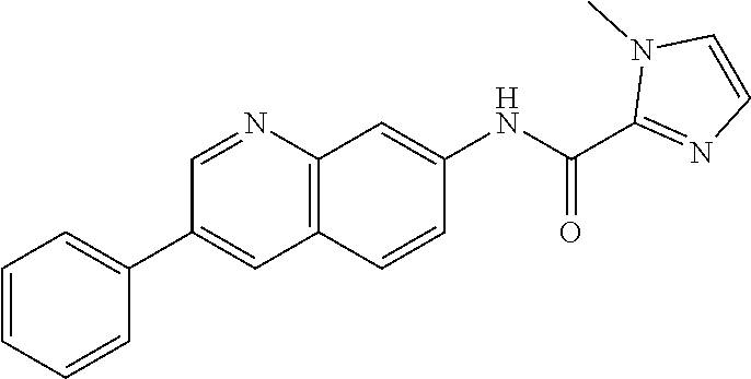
C1=NC2=C(C=C1C1=CC=CC=C1)C=CC(NC(C1=NC=CN1C)=O)=C2
